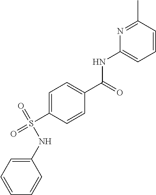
C1=CC(C)=NC(NC(C2=CC=C(S(=O)(=O)NC3=CC=CC=C3)C=C2)=O)=C1
